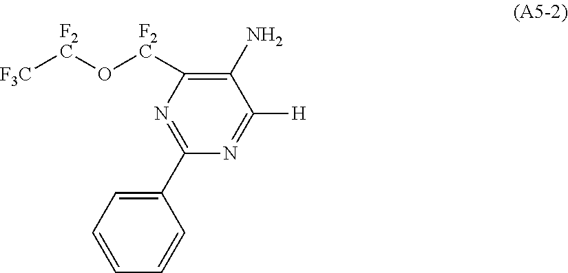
N1=C(C2=CC=CC=C2)N=C([H])C(N)=C1[F2C]O[F2C][F3C]
